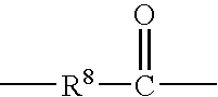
C[R8]C(C)=O
